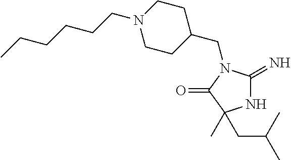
N1C(=N)N(CC2CCN(CCCCCC)CC2)C(=O)C1(CC(C)C)C
